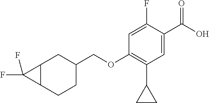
C(OC1=C(C2CC2)C=C(C(O)=O)C(F)=C1)C1CC2C(CC1)C2(F)F
